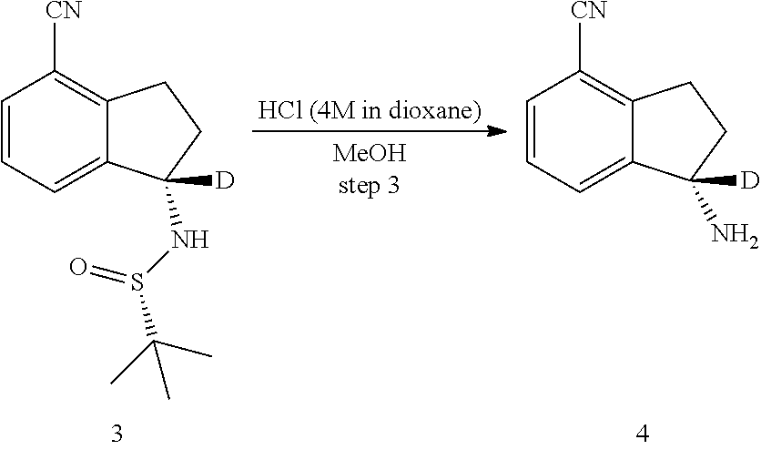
C1=CC=C2C(=C1[CN])CCC2(N)[D].[HCl (4M in dioxane)].C1=CC=C2C(=C1[CN])CCC2(NS(=O)C(C)(C)C)[D]
